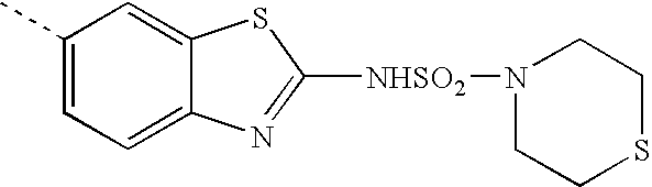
C1(C)=CC=C2C(=C1)SC([NHSO2]N1CCSCC1)=N2
